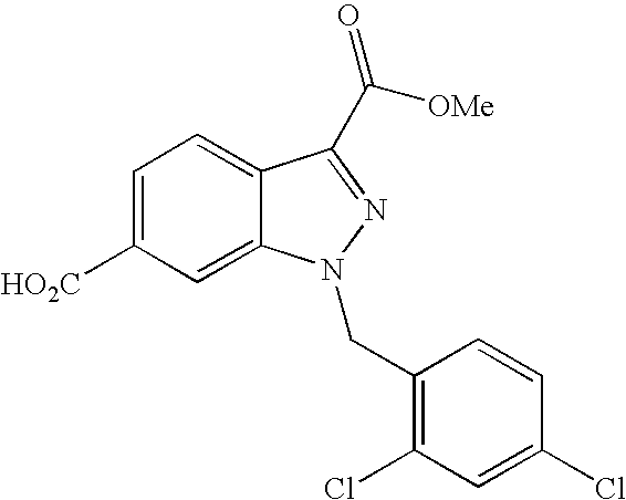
C1=C([HO2C])C=C2C(=C1)C(C([OMe])=O)=NN2CC1=C(Cl)C=C(Cl)C=C1
